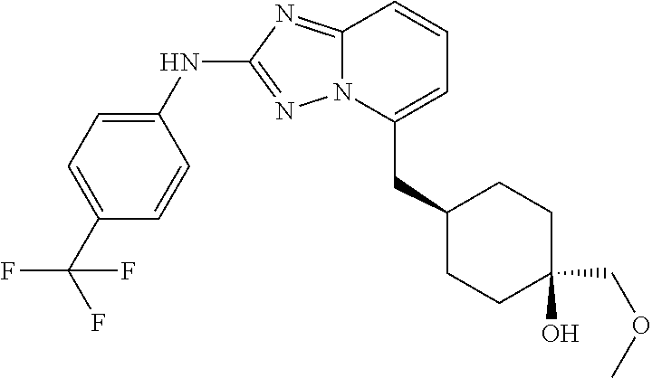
C12=NC(NC3=CC=C(C(F)(F)F)C=C3)=NN1C(CC1CCC(COC)(O)CC1)=CC=C2
